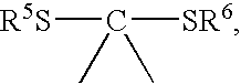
[R5S]C([SR6])(C)C
